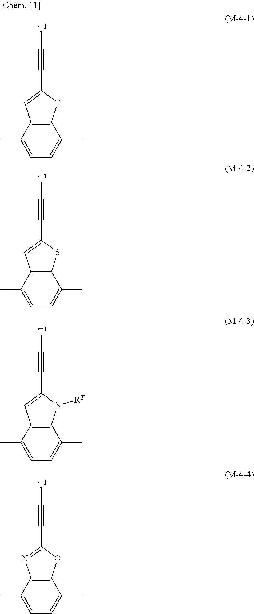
C1=C(C)C2=C(C(C)=C1)OC(C#C[T1])=C2.C1=C(C)C2=C(C(C)=C1)SC(C#C[T1])=C2.C1=C(C)C2=C(C(C)=C1)N([RT])C(C#C[T1])=C2.C1=C(C)C2=C(C(C)=C1)OC(C#C[T1])=N2
